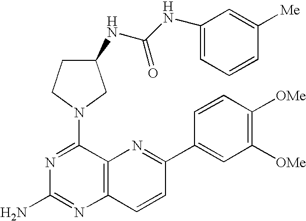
N1=C(N2CC(NC(NC3=CC=CC([Me])=C3)=O)CC2)C2=C(N=C1N)C=CC(C1=CC([OMe])=C([OMe])C=C1)=N2
